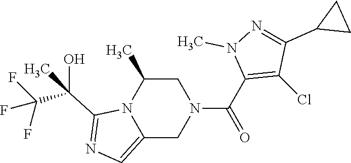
C1C(C)N2C(=CN=C2C(C(F)(F)F)(O)C)CN1C(C1=C(Cl)C(C2CC2)=NN1C)=O
